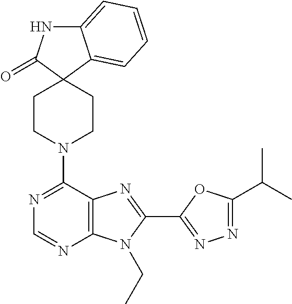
C12=CC=CC=C1C1(C(=O)N2)CCN(C2=NC=NC3=C2N=C(C2=NN=C(C(C)C)O2)N3CC)CC1
